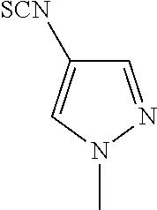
C1=NN(C)C=C1[SCN]
